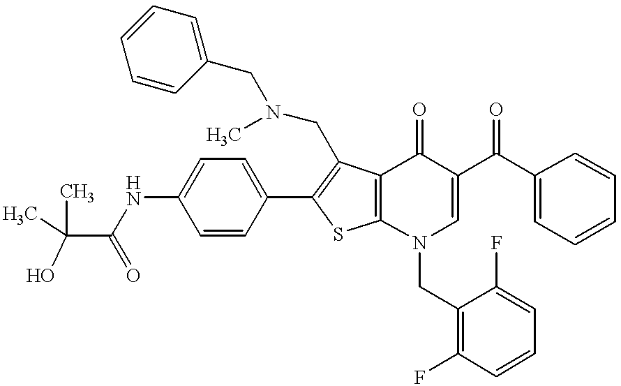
C(C(NC1=CC=C(C2=C(CN(C)CC3=CC=CC=C3)C3=C(S2)N(CC2=C(F)C=CC=C2F)C=C(C(C2=CC=CC=C2)=O)C3=O)C=C1)=O)(O)(C)C
